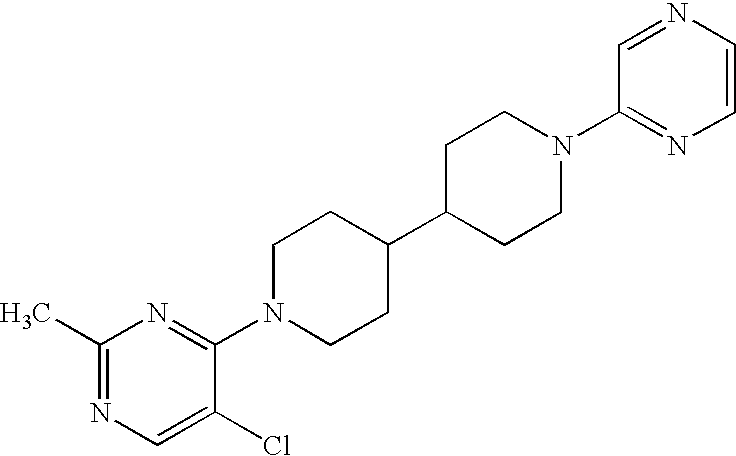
C1(C)=NC=C(Cl)C(N2CCC(C3CCN(C4=NC=CN=C4)CC3)CC2)=N1
